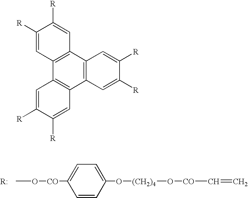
O([CO]C1=CC=C(O[(CH2)4]O[CO]C=C)C=C1)C.[R:].C12=C(C3=C(C4=C1C=C([R])C([R])=C4)C=C([R])C([R])=C3)C=C([R])C([R])=C2
